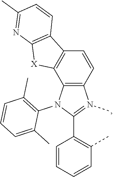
C12=C(N(C3=C(C)C=CC=C3C)C(C3=C(C)C=CC=C3)=N1C)C1=C(C=C2)C2=C([X]1)N=C(C)C=C2
